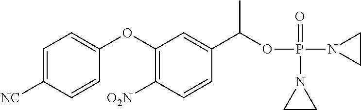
C1=C([NC])C=CC(OC2=C([O2N])C=CC(C(OP(N3CC3)(=O)N3CC3)C)=C2)=C1
